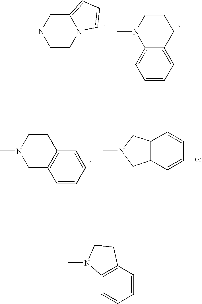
C1CN2C(=CC=C2)CN1C.C1=CC=C2C(=C1)N(C)CCC2.C1=CC=CC2=C1CN(C)CC2.C12=C(CN(C)C1)C=CC=C2.C1=CC2=C(C=C1)N(C)CC2
